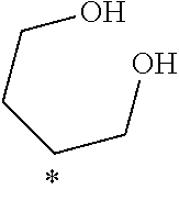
C(CO)CCO
